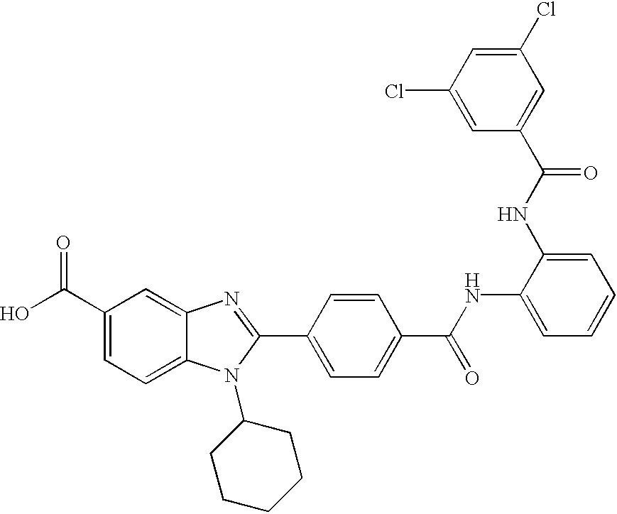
OC(C1=CC=C2C(=C1)N=C(C1=CC=C(C(NC3=CC=CC=C3NC(C3=CC(Cl)=CC(Cl)=C3)=O)=O)C=C1)N2C1CCCCC1)=O
